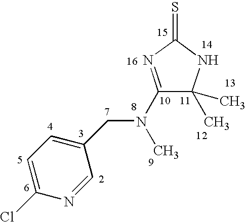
C1(N(C)CC2=CC=C(Cl)N=C2)=NC(=S)NC1(C)C
